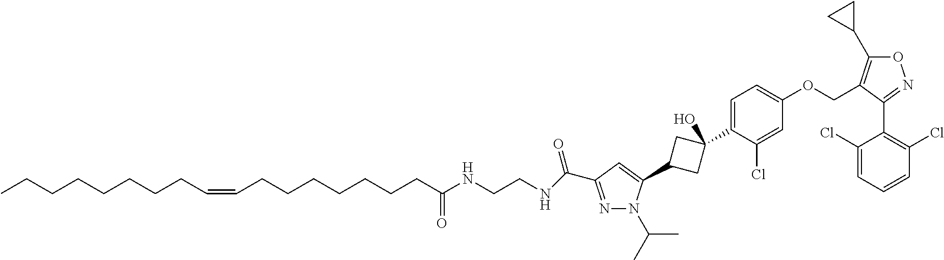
N1=C(C(NCCNC(CCCCCCCC=CCCCCCCCC)=O)=O)C=C(C2CC(C3=CC=C(OCC4=C(C5CC5)ON=C4C4=C(Cl)C=CC=C4Cl)C=C3Cl)(O)C2)N1C(C)C
